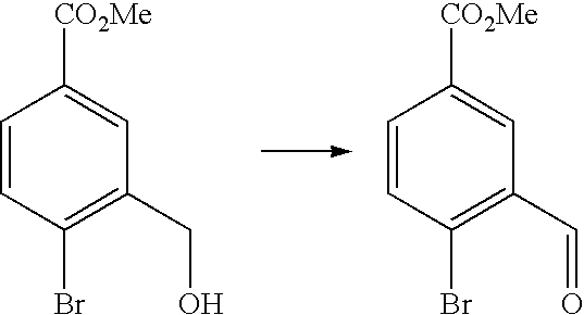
C1=CC(Br)=C(CO)C=C1[CO2Me].C1=CC(Br)=C(C=O)C=C1[CO2Me]
